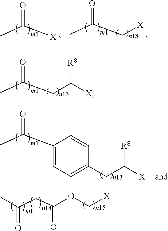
CC(CC([X])[R8])=O.CC([X])=O.CC(C[X])=O.CC(C1=CC=C(CC([X])[R8])C=C1)=O.C(CC(OC[X])=O)(C)=O
